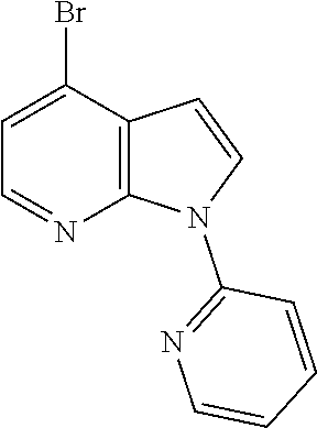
BrC1=CC=NC2=C1C=CN2C1=NC=CC=C1
